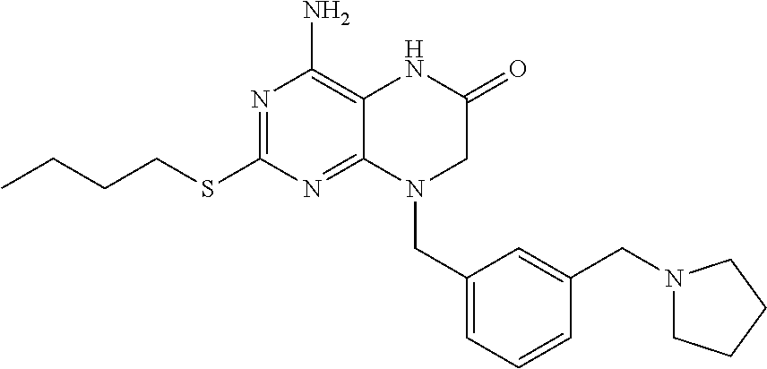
N1=C(SCCCC)N=C2C(=C1N)NC(=O)CN2CC1=CC=CC(CN2CCCC2)=C1
